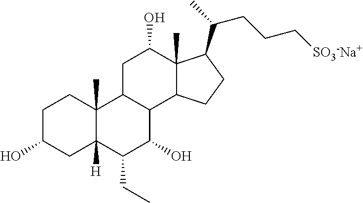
C1C(O)CC2([H])C(C)(C1)C1C(C(O)C2CC)C2C(C)(C(O)C1)C(C(C)CCC[SO3-Na+])CC2
